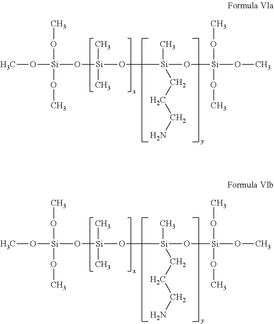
CO[Si](O[Si](O[Si](O[Si](OC)(OC)OC)(C)CCCN)(C)C)(OC)OC.CO[Si](O[Si](O[Si](O[Si](OC)(OC)OC)(C)CCCN)(C)C)(OC)OC
